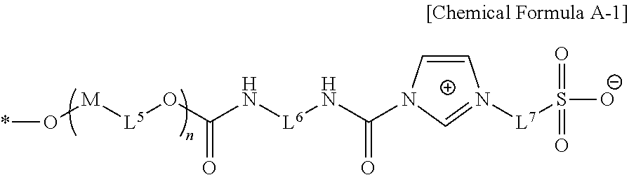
*O[M][L5]OC(N[L6]NC(=O)N1C=CN([L7]S(=O)(=O)[O-])=C1)=O
